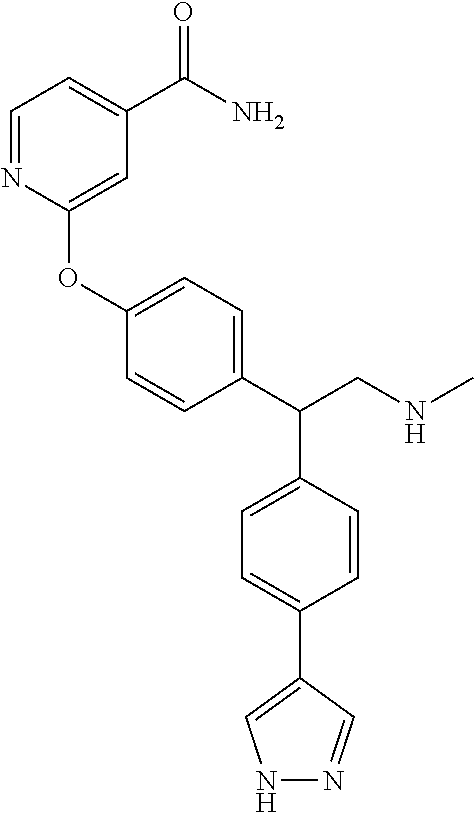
C1(C(C2=CC=C(C3=CNN=C3)C=C2)CNC)=CC=C(OC2=CC(C(N)=O)=CC=N2)C=C1
